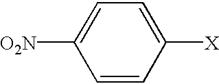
C1=CC([X])=CC=C1[O2N]
